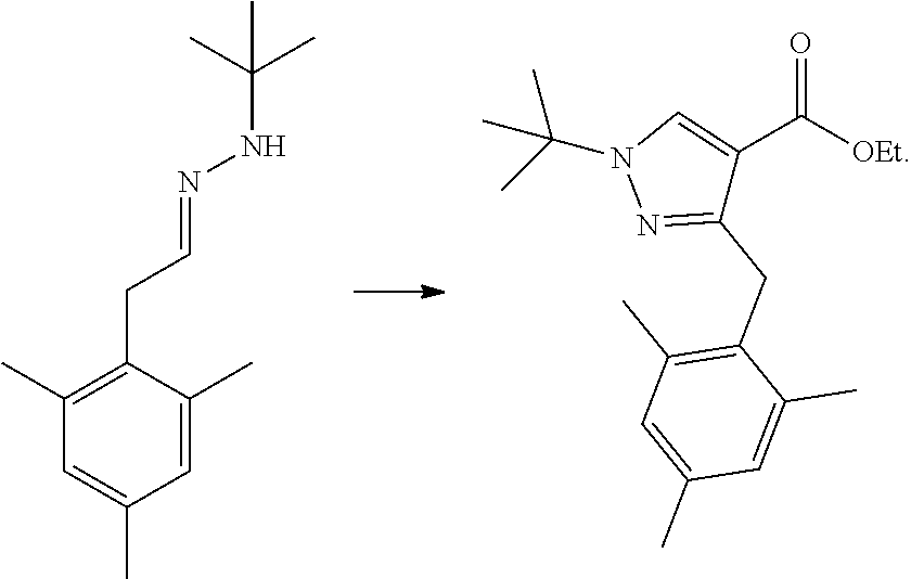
N1=C(CC2=C(C)C=C(C)C=C2C)C(C([OEt])=O)=CN1C(C)(C)C.C1(C)=CC(C)=CC(C)=C1CC=NNC(C)(C)C
